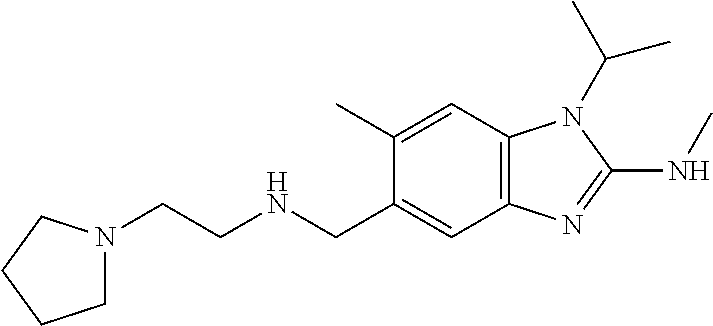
C1(C)=CC2=C(C=C1CNCCN1CCCC1)N=C(NC)N2C(C)C
